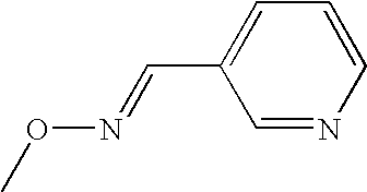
CON=CC1=CC=CN=C1
